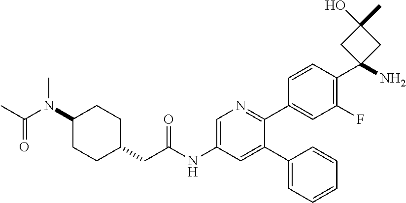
C1(N(C(C)=O)C)CCC(CC(NC2=CN=C(C3=CC(F)=C(C4(N)CC(C)(O)C4)C=C3)C(C3=CC=CC=C3)=C2)=O)CC1
